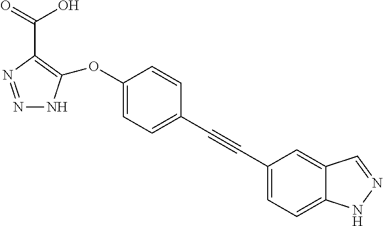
N1=NC(C(O)=O)=C(OC2=CC=C(C#CC3=CC=C4C(=C3)C=NN4)C=C2)N1
